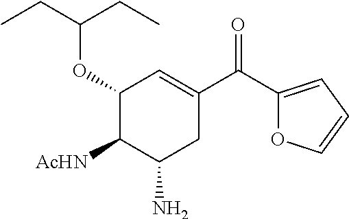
C1(C(C2=CC(OC(CC)CC)C([AcHN])C(N)C2)=O)=CC=CO1
